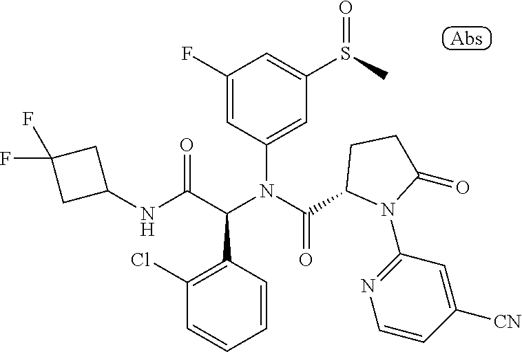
C1(F)=CC(N(C(C2N(C3=NC=CC([CN])=C3)C(=O)CC2)=O)C(C(NC2CC(F)(F)C2)=O)C2=C(Cl)C=CC=C2)=CC(S(C)=O)=C1
